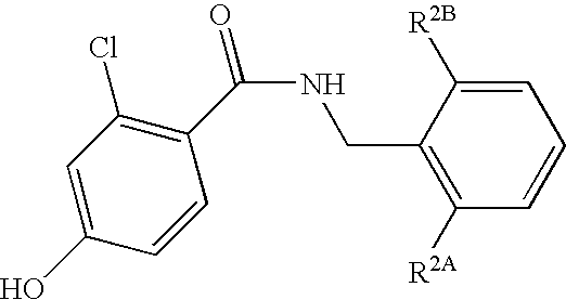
C1=C([R2B])C(CNC(C2=C(Cl)C=C(O)C=C2)=O)=C([R2A])C=C1
